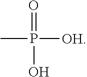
CP(=O)(O)[OH]
